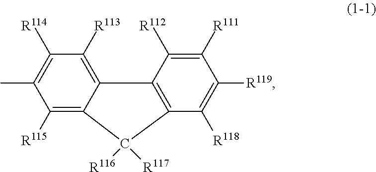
C1([R115])=C2C(=C([R113])C([R114])=C1C)C1=C(C2([R117])[R116])C([R118])=C([R119])C([R111])=C1[R112]
